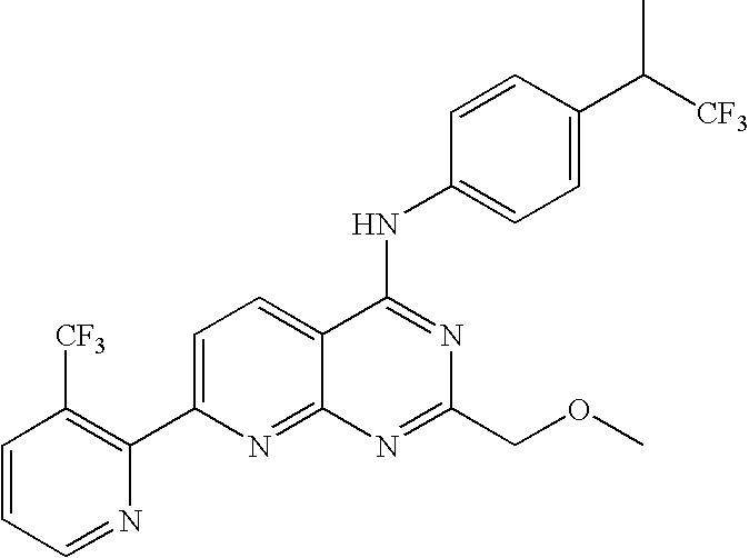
C1=CC=NC(C2=CC=C3C(=N2)N=C(COC)N=C3NC2=CC=C(C([CF3])C)C=C2)=C1[CF3]
